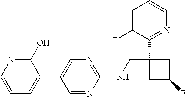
C1(NCC2(C3=NC=CC=C3F)CC(F)C2)=NC=C(C2=CC=CN=C2O)C=N1
